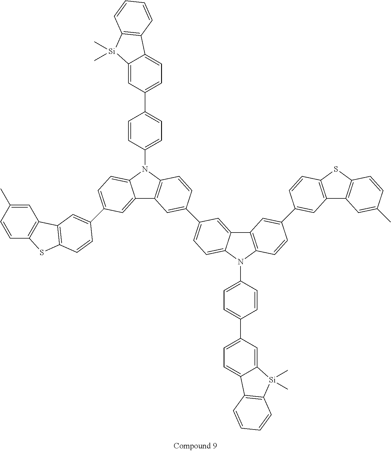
C12=C(N(C3=CC=C(C4=CC=C5C(=C4)[Si](C)(C)C4=C5C=CC=C4)C=C3)C3=CC=C(C4=CC5=C(N(C6=CC=C(C7=CC=C8C(=C7)[Si](C)(C)C7=C8C=CC=C7)C=C6)C6=CC=C(C7=CC8=C(SC9=C8C=C(C)C=C9)C=C7)C=C56)C=C4)C=C13)C=CC(C1=CC3=C(SC4=C3C=C(C)C=C4)C=C1)=C2
